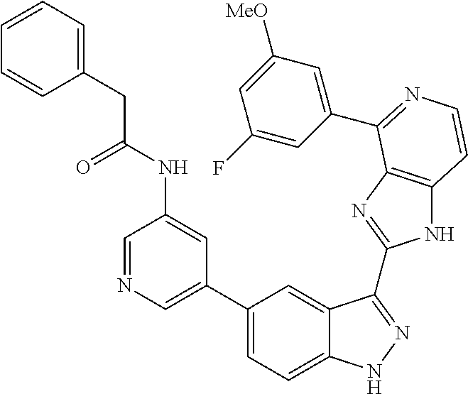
C1=C(C2=CC=C3C(=C2)C(C2=NC4=C(N2)C=CN=C4C2=CC([MeO])=CC(F)=C2)=NN3)C=C(NC(=O)CC2=CC=CC=C2)C=N1
